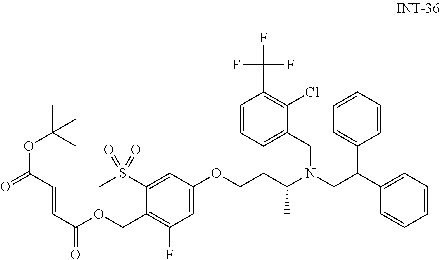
C1=CC=C(CN(CC(C2=CC=CC=C2)C2=CC=CC=C2)C(CCOC2=CC(F)=C(COC(C=CC(OC(C)(C)C)=O)=O)C(S(C)(=O)=O)=C2)C)C(Cl)=C1C(F)(F)F
